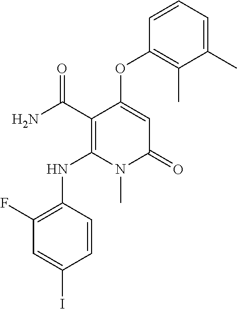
C1(F)=C(NC2=C(C(N)=O)C(OC3=C(C)C(C)=CC=C3)=CC(=O)N2C)C=CC(I)=C1
